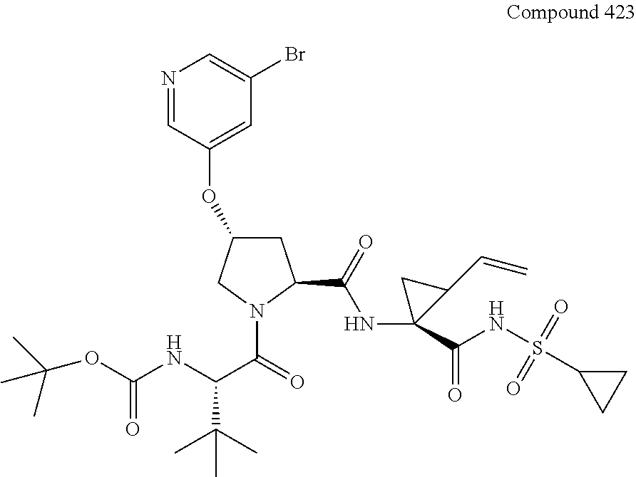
C1(OC2=CC(Br)=CN=C2)CC(C(=O)NC2(C(NS(C3CC3)(=O)=O)=O)CC2C=C)N(C(=O)C(NC(=O)OC(C)(C)C)C(C)(C)C)C1
